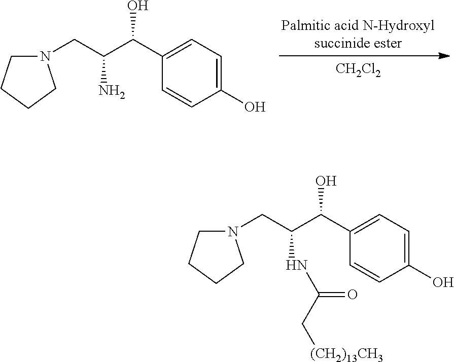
N1(CC(C(C2=CC=C(O)C=C2)O)N)CCCC1.[CH2Cl2].N1(CC(C(C2=CC=C(O)C=C2)O)NC(C[(CH2)13CH3])=O)CCCC1
